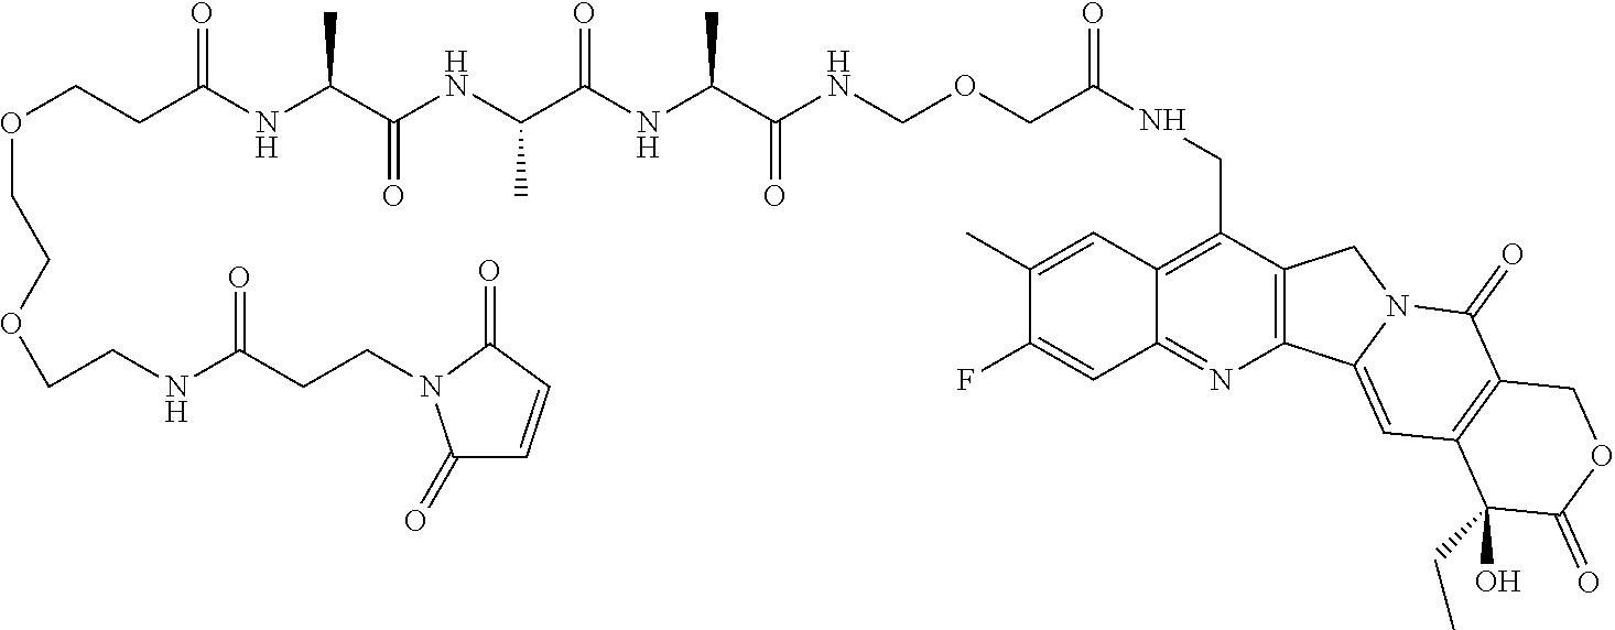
C1(C)=CC2=C(CNC(COCNC(C(NC(C(NC(C(NC(CCOCCOCCNC(CCN3C(=O)C=CC3=O)=O)=O)C)=O)C)=O)C)=O)=O)C3=C(N=C2C=C1F)C1=CC2=C(C(=O)N1C3)COC(=O)C2(O)CC
